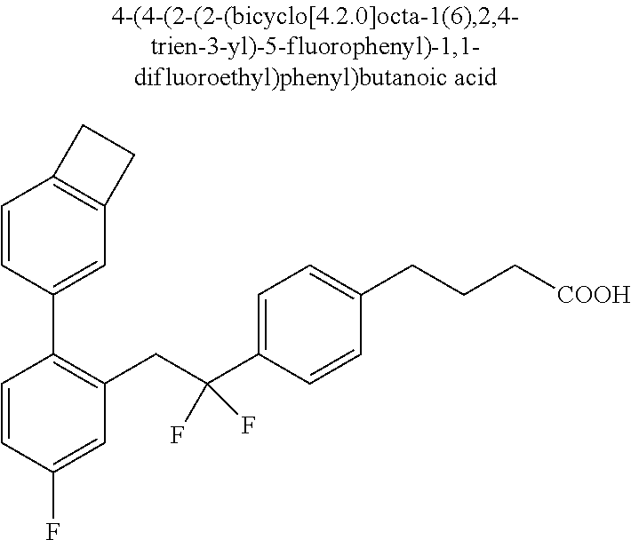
C1(C2=CC3=C(C=C2)CC3)=C(CC(C2=CC=C(CCC[COOH])C=C2)(F)F)C=C(F)C=C1
